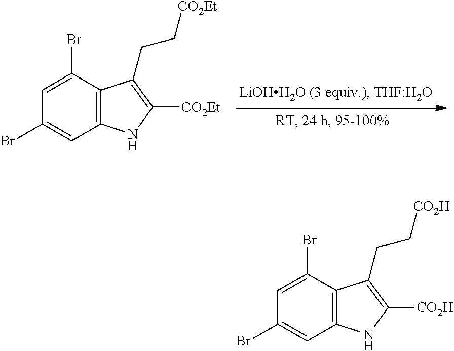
C1=C(Br)C2=C(C=C1Br)NC([CO2Et])=C2CC[CO2Et].C1=C(Br)C2=C(C=C1Br)NC([CO2H])=C2CC[CO2H]
